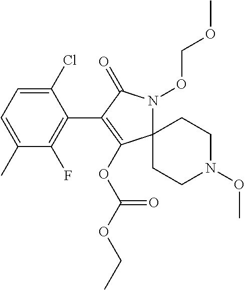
C12(N(OCOC)C(=O)C(C3=C(F)C(C)=CC=C3Cl)=C1OC(OCC)=O)CCN(OC)CC2
